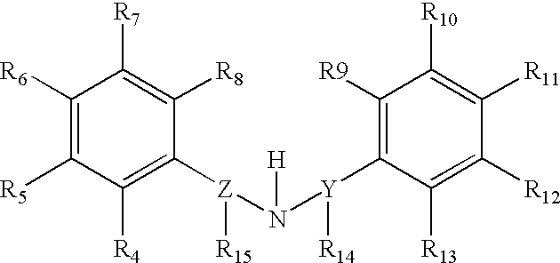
C1([R6])=C([R5])C([R4])=C([Z](N([Y]([R14])C2=C([R9])C([R10])=C([R11])C([R12])=C2[R13])[H])[R15])C([R8])=C1[R7]
